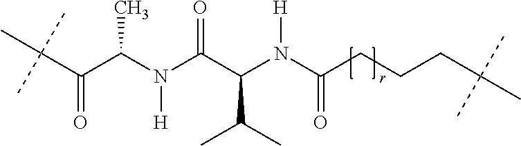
C(C(N(C(C(N(C(CCCC(C)(C)C)=O)[H])C(C)C)=O)[H])C)(C(C)(C)C)=O
